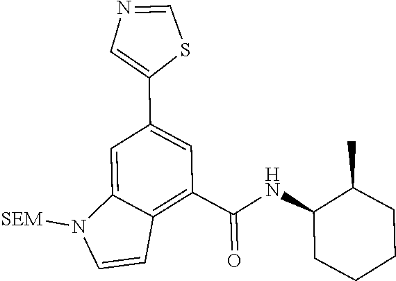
C1=C2C(=C(C(=O)NC3CCCCC3C)C=C1C1=CN=CS1)C=CN2[SEM]
